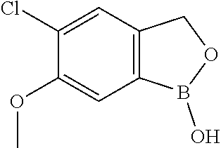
C1(Cl)=CC2=C(C=C1OC)B(O)OC2
